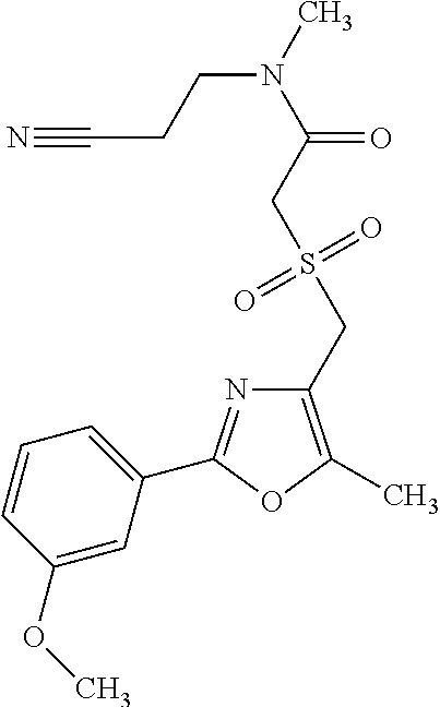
C1(CS(=O)(=O)CC(=O)N(C)CCC#N)=C(C)OC(C2=CC=CC(OC)=C2)=N1
